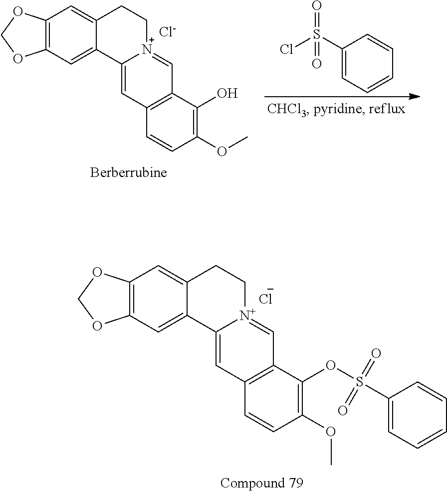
C12=C(C=C3C(=C1)CC[N+]1=CC4=C(C=C31)C=CC(OC)=C4OS(C1=CC=CC=C1)(=O)=O)OCO2.[Cl-].C12=C(C=C3C(=C1)CC[N+]1=CC4=C(C=C31)C=CC(OC)=C4O)OCO2.[Cl-].C1(S(Cl)(=O)=O)=CC=CC=C1
